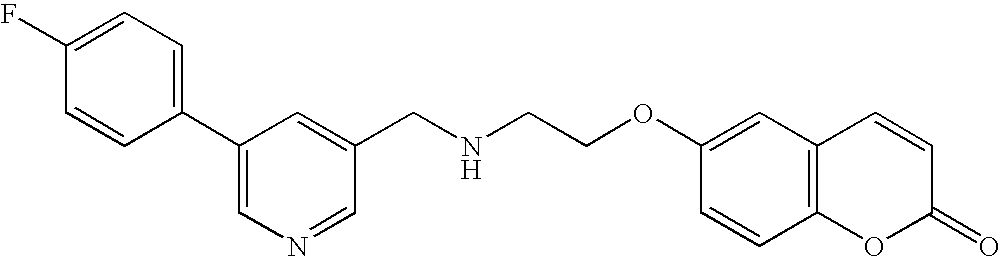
C1=CC(C2=CN=CC(CNCCOC3=CC4=C(C=C3)OC(=O)C=C4)=C2)=CC=C1F
